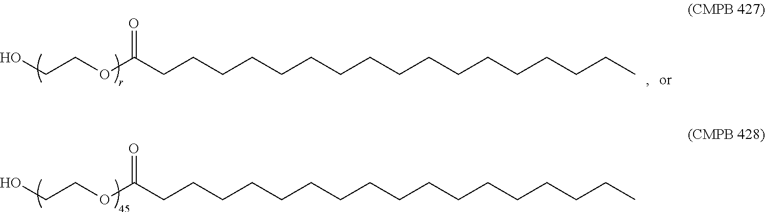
OCCOC(CCCCCCCCCCCCCCCCC)=O.OCCOC(CCCCCCCCCCCCCCCCC)=O
